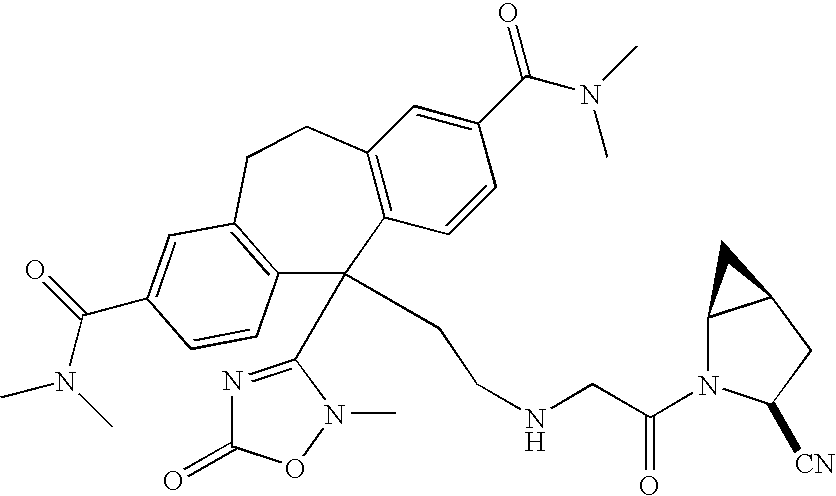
C12=C(C=CC(C(N(C)C)=O)=C1)C(C1=NC(=O)ON1C)(CCNCC(N1C3C(CC1[CN])C3)=O)C1=C(CC2)C=C(C(N(C)C)=O)C=C1
